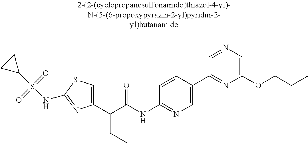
C1(C(C(NC2=NC=C(C3=NC(OCCC)=CN=C3)C=C2)=O)CC)=CSC(NS(C2CC2)(=O)=O)=N1
